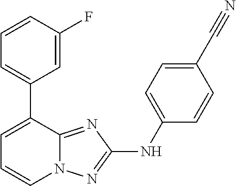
C1(C2=CC=CN3C2=NC(NC2=CC=C(C#N)C=C2)=N3)=CC=CC(F)=C1
